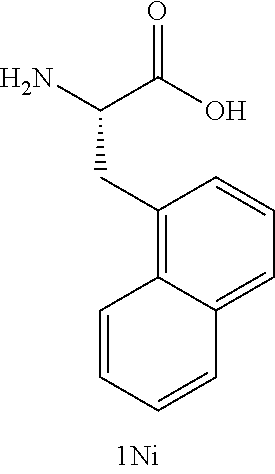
NC(C(O)=O)CC1=C2C(=CC=C1)C=CC=C2
